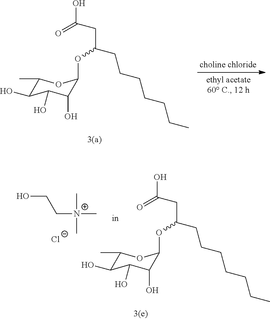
C([N+](C)(C)C)CO.OC(=O)CC(CCCCCCC)OC1C(O)C(O)C(O)C(C)O1.[Cl-].OC(=O)CC(CCCCCCC)OC1C(O)C(O)C(O)C(C)O1
